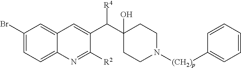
C1(Br)=CC=C2C(=C1)C=C(C(C1(O)CCN([(CH2)p]C3=CC=CC=C3)CC1)[R4])C([R2])=N2
